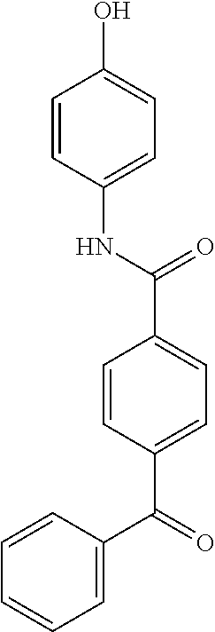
C1=CC(NC(C2=CC=C(C(=O)C3=CC=CC=C3)C=C2)=O)=CC=C1O
